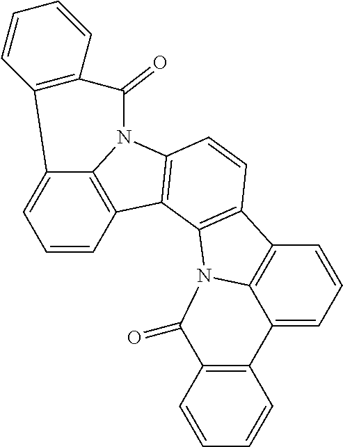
C12=CC=CC3=C1N(C1=C3C3=C(C=C1)C1=C4N3C(=O)C3=C(C4=CC=C1)C=CC=C3)C(=O)C1=C2C=CC=C1
